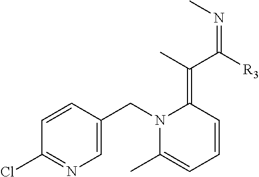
C1=CC(CN2C(C)=CC=CC2=C(C([R3])=NC)C)=CN=C1Cl
